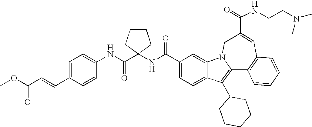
C1(C(NC2(C(NC3=CC=C(C=CC(OC)=O)C=C3)=O)CCCC2)=O)=CC=C2C(=C1)N1C(=C2C2CCCCC2)C2=C(C=C(C(=O)NCCN(C)C)C1)C=CC=C2
